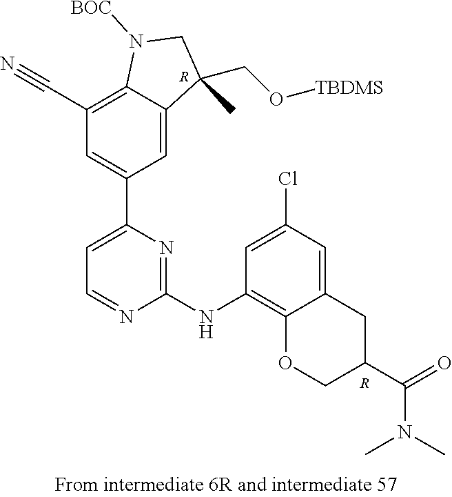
C1(C#N)=C2C(=CC(C3=CC=NC(NC4=C5C(=CC(Cl)=C4)CC(C(=O)N(C)C)CO5)=N3)=C1)C(CO[TBDMS])(C)CN2[BOC].[R].[R]
